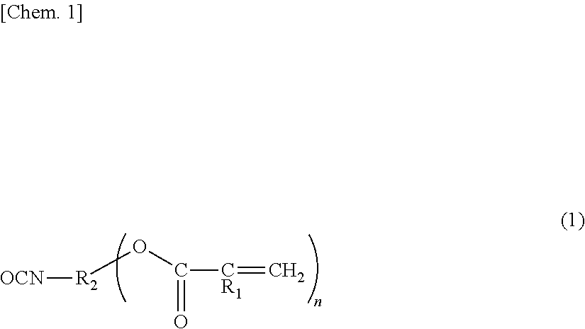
[R2](OC([CR1]=C)=O)[OCN]
